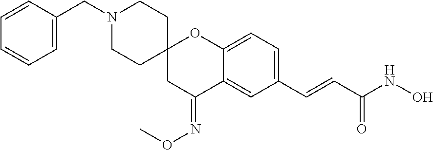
C(C1=CC=CC=C1)N1CCC2(CC1)CC(=NOC)C1=CC(C=CC(NO)=O)=CC=C1O2
